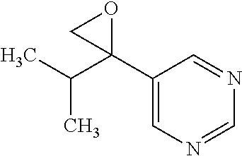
C1(C2(C(C)C)OC2)=CN=CN=C1
